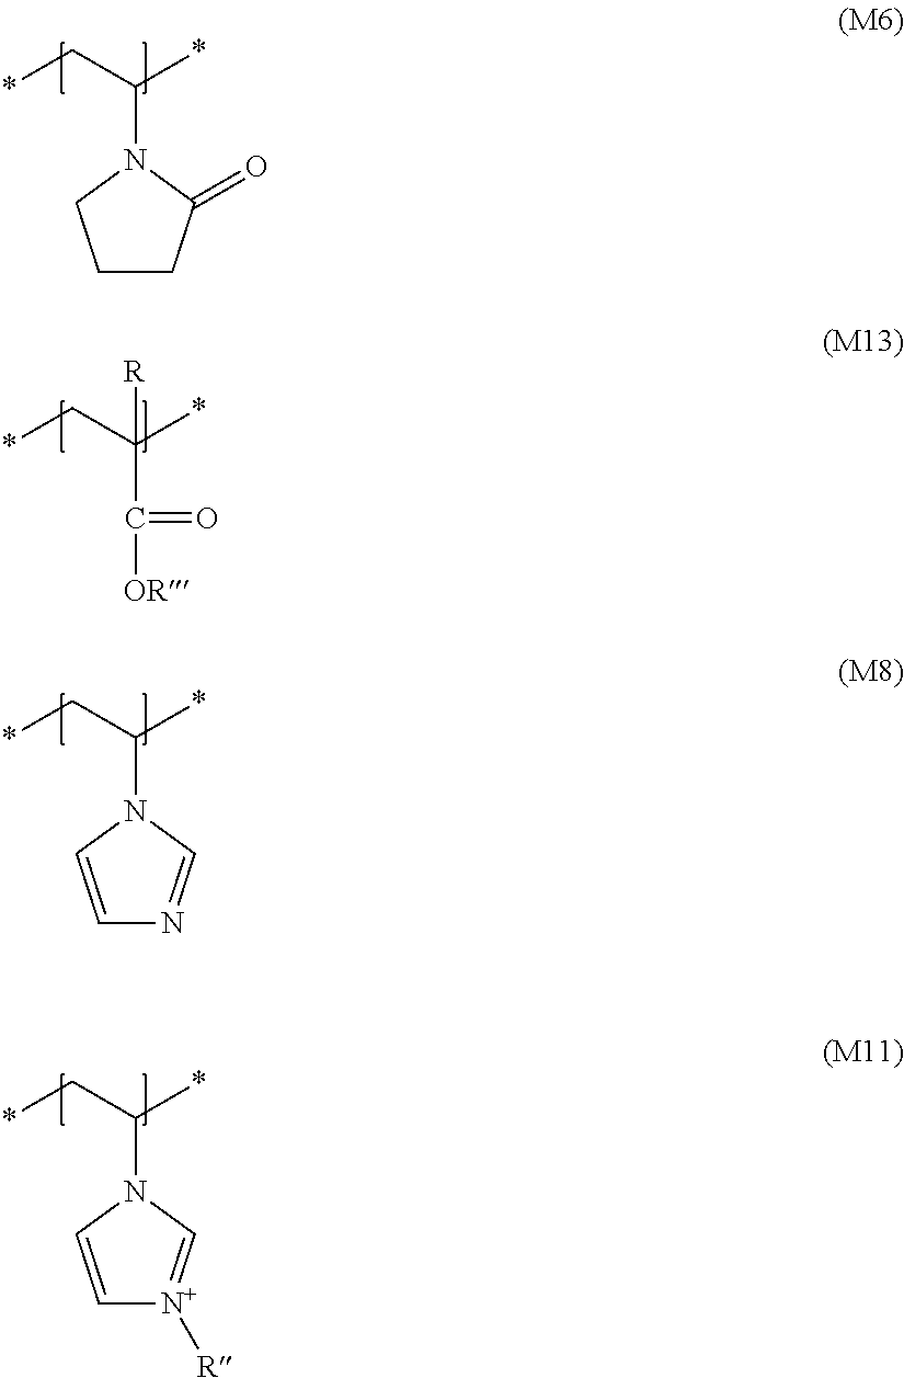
*CC(*)N1C=[N+]([R])C=C1.*CC(*)N1C(=O)CCC1.*CC(*)N1C=NC=C1.*CC(*)(C(=O)[OR])[R]
